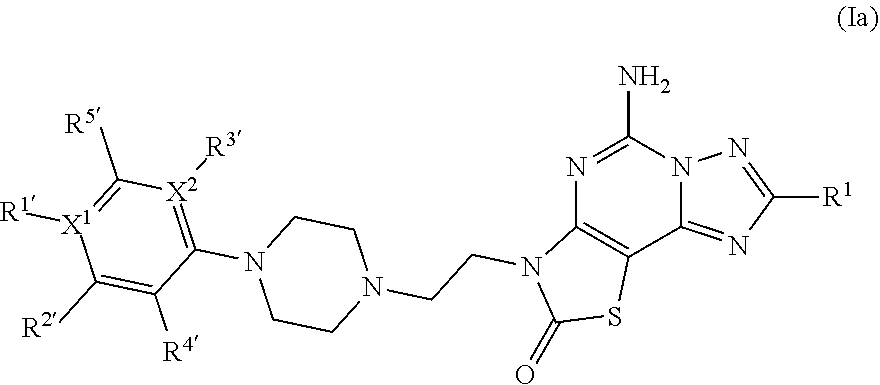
N1=C(N)N2C(=NC([R1])=N2)C2=C1N(CCN1CCN(C3=[X2]([R3])C([R5])=[X1]([R1])C([R2])=C3[R4])CC1)C(=O)S2
